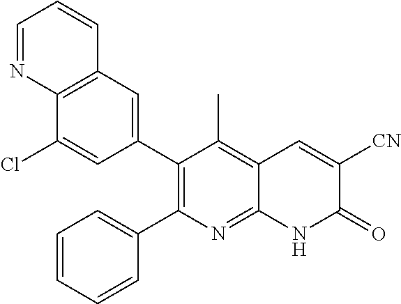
C12=C(C=C(C3=C(C4=CC=CC=C4)N=C4C(=C3C)C=C([CN])C(=O)N4)C=C1Cl)C=CC=N2
